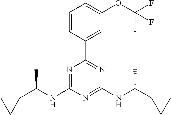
N1=C(NC(C2CC2)C)N=C(NC(C2CC2)C)N=C1C1=CC(OC(F)(F)F)=CC=C1
